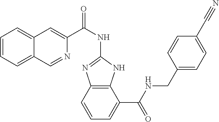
C1=CC=C2C(=C1)C=C(C(NC1=NC3=C(N1)C(C(NCC1=CC=C(C#N)C=C1)=O)=CC=C3)=O)N=C2
